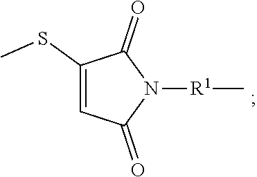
C1(SC)=CC(=O)N([R1]C)C1=O
